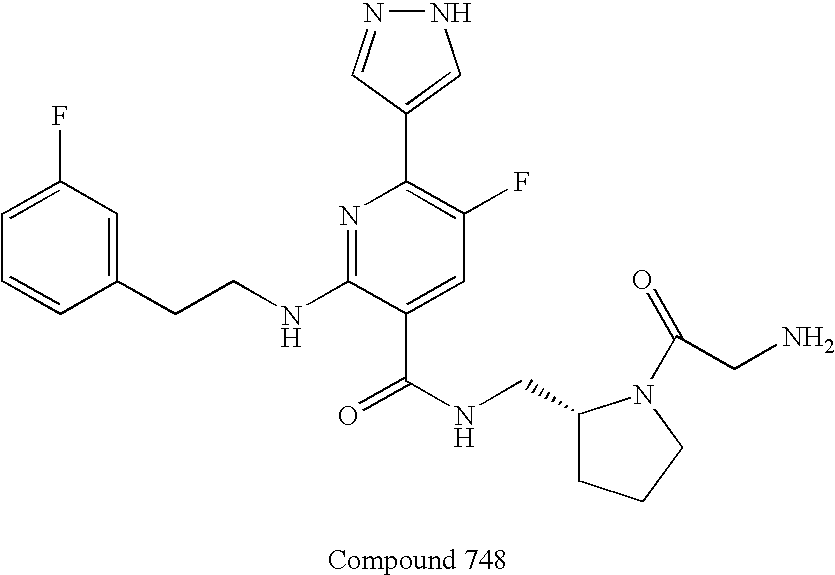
C1=CC(CCNC2=NC(C3=CNN=C3)=C(F)C=C2C(NCC2CCCN2C(=O)CN)=O)=CC(F)=C1
